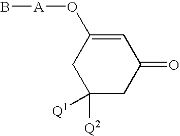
C1=C(O[A]B)CC([Q2])([Q1])CC1=O
